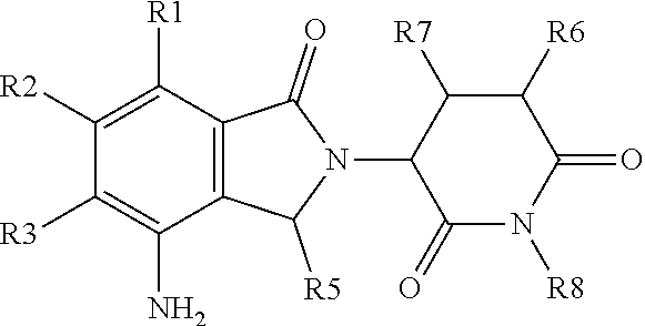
C12=C(C([R1])=C([R2])C([R3])=C1N)C(=O)N(C1C(=O)N([R8])C(=O)C([R6])C1[R7])C2[R5]
